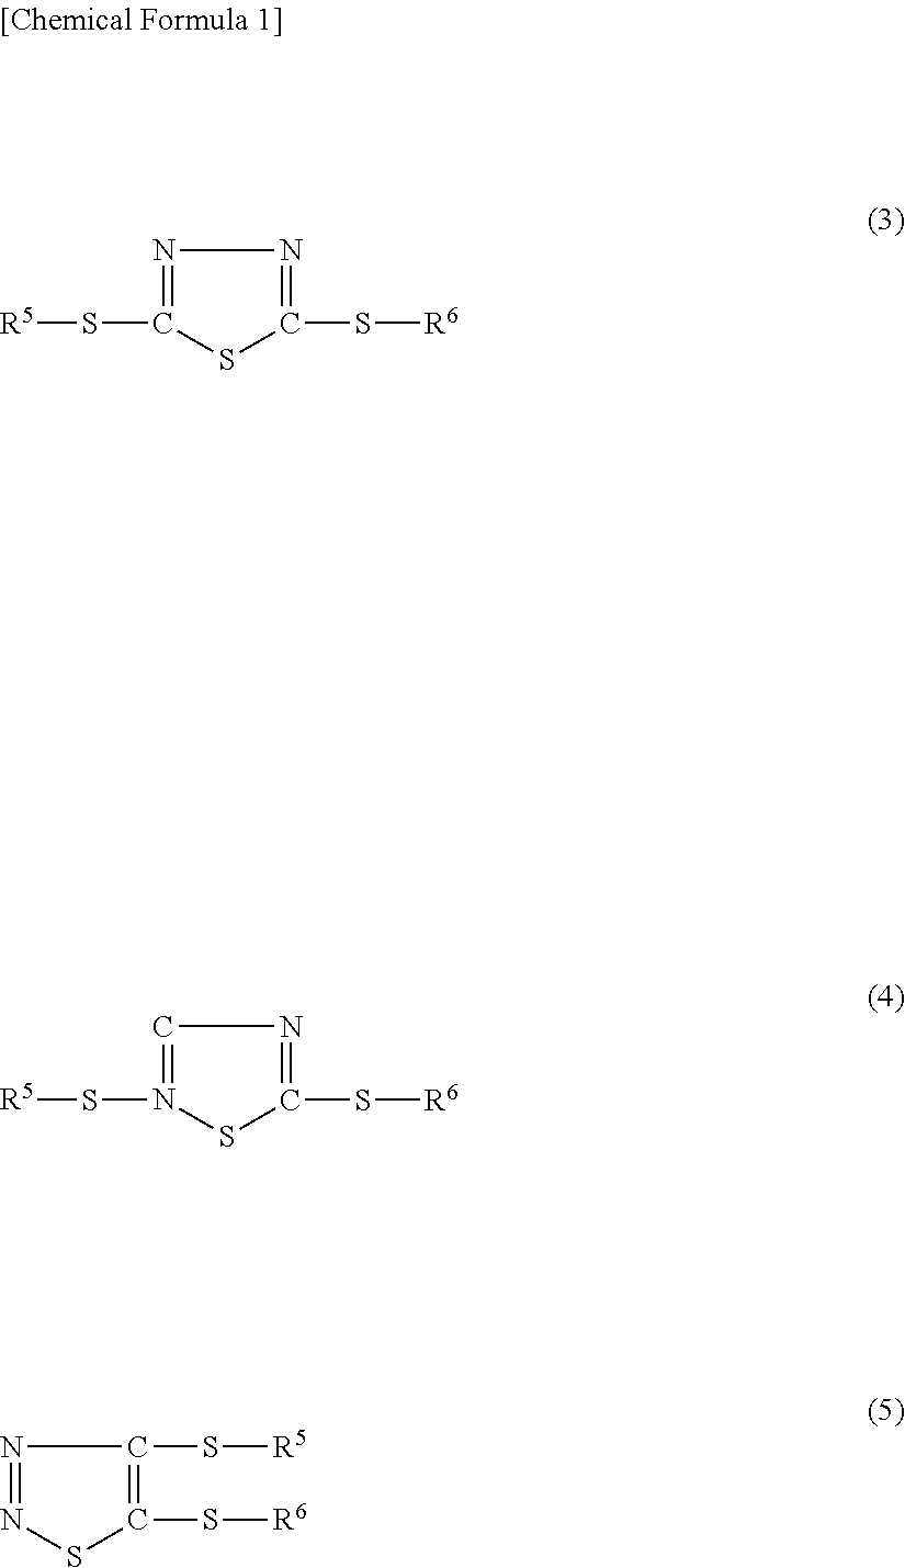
N1=C(S[R5])SC(S[R6])=N1.C1=N(S[R5])SC(S[R6])=N1.N1=NSC(S[R6])=C1S[R5]
